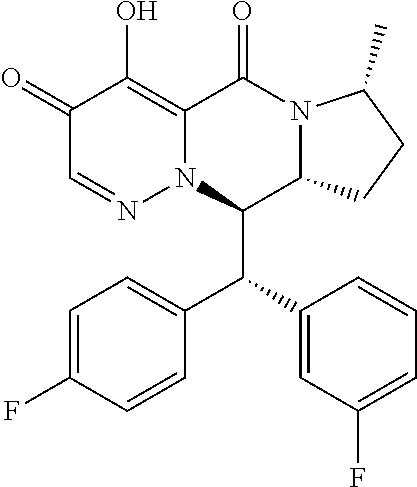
C1(=O)C=NN2C(=C1O)C(=O)N1C(C2C(C2=CC(F)=CC=C2)C2=CC=C(F)C=C2)CCC1C
